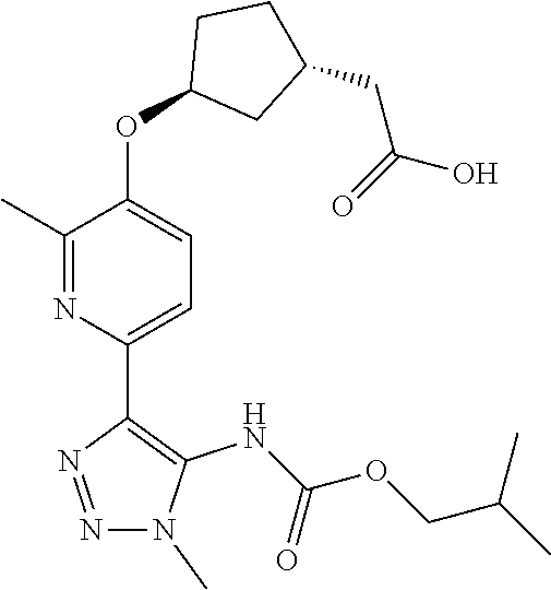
N1=C(C)C(OC2CC(CC(O)=O)CC2)=CC=C1C1=C(NC(OCC(C)C)=O)N(C)N=N1
